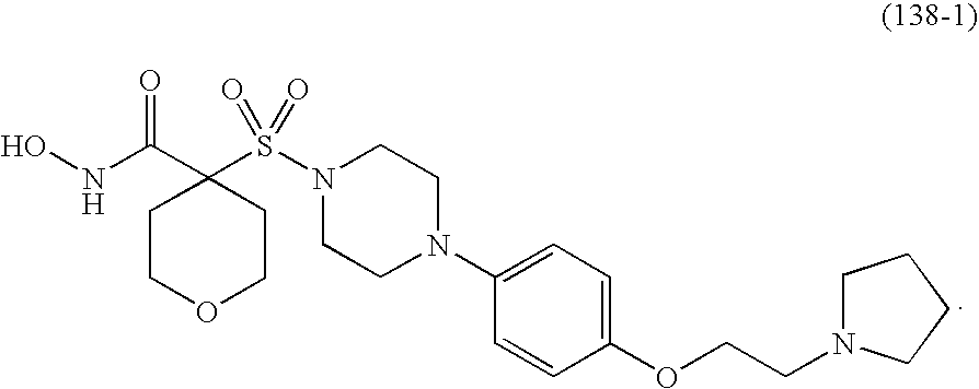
C1(N2CCN(S(C3(C(=O)NO)CCOCC3)(=O)=O)CC2)=CC=C(OCCN2CCCC2)C=C1
